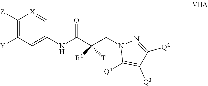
C1([Z])=C([Y])C=C(NC(C(CN2C([Q4])=C([Q3])C([Q2])=N2)([T])[R1])=O)C=[X]1
